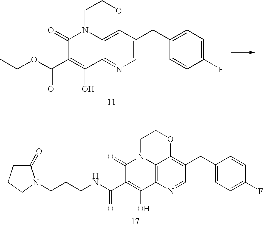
CCOC(C1=C(O)C2=NC=C(CC3=CC=C(F)C=C3)C3=C2N(C1=O)CCO3)=O.C1(=O)CCCN1CCCNC(C1=C(O)C2=C3N(C1=O)CCOC3=C(CC1=CC=C(F)C=C1)C=N2)=O
